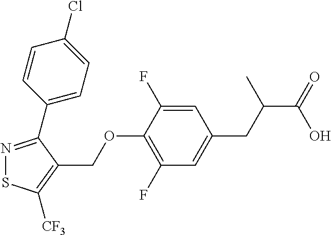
N1=C(C2=CC=C(Cl)C=C2)C(COC2=C(F)C=C(CC(C(=O)O)C)C=C2F)=C([CF3])S1
